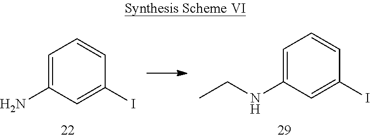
C1=C(N)C=C(I)C=C1.C1=C(NCC)C=C(I)C=C1
